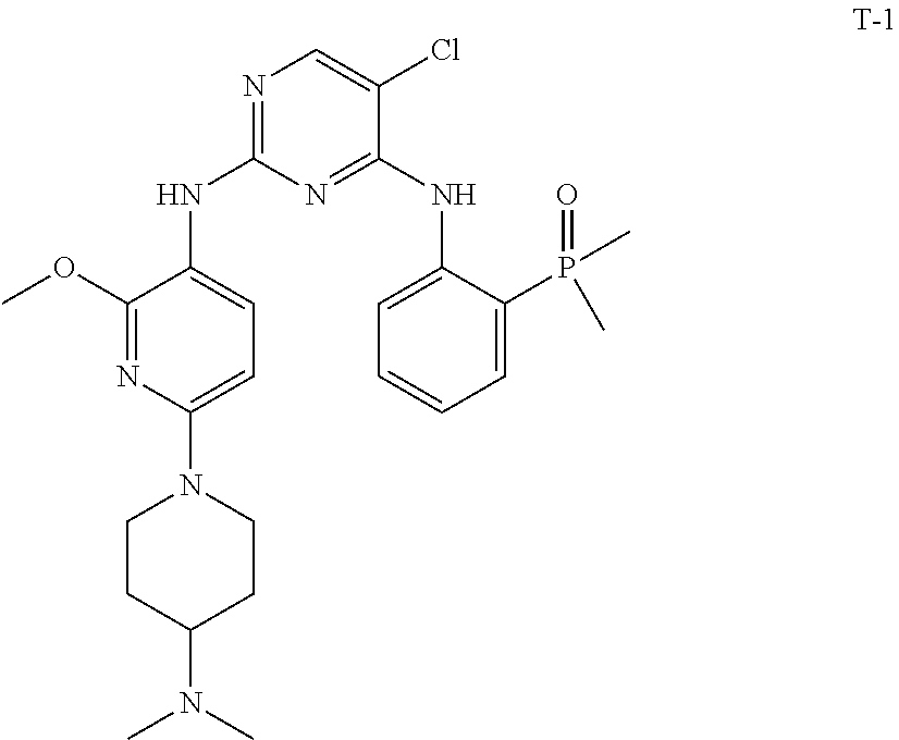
C1(OC)=NC(N2CCC(N(C)C)CC2)=CC=C1NC1=NC=C(Cl)C(NC2=CC=CC=C2P(=O)(C)C)=N1
